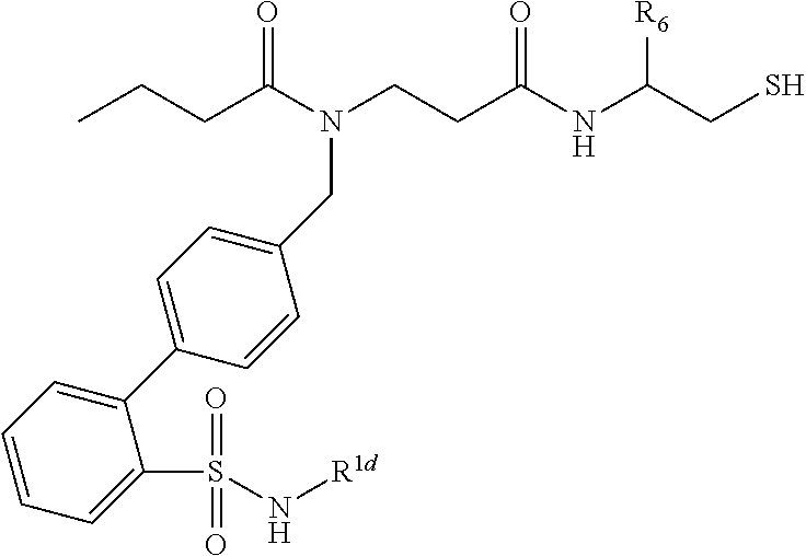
N(C(CCC)=O)(CCC(NC(CS)[R6])=O)CC1=CC=C(C2=CC=CC=C2S(N[R1d])(=O)=O)C=C1
